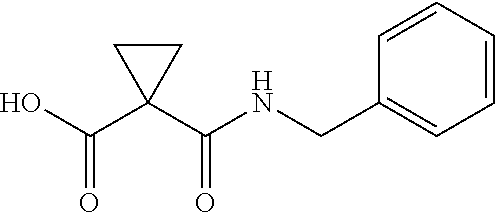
C(C1=CC=CC=C1)NC(C1(C(O)=O)CC1)=O
